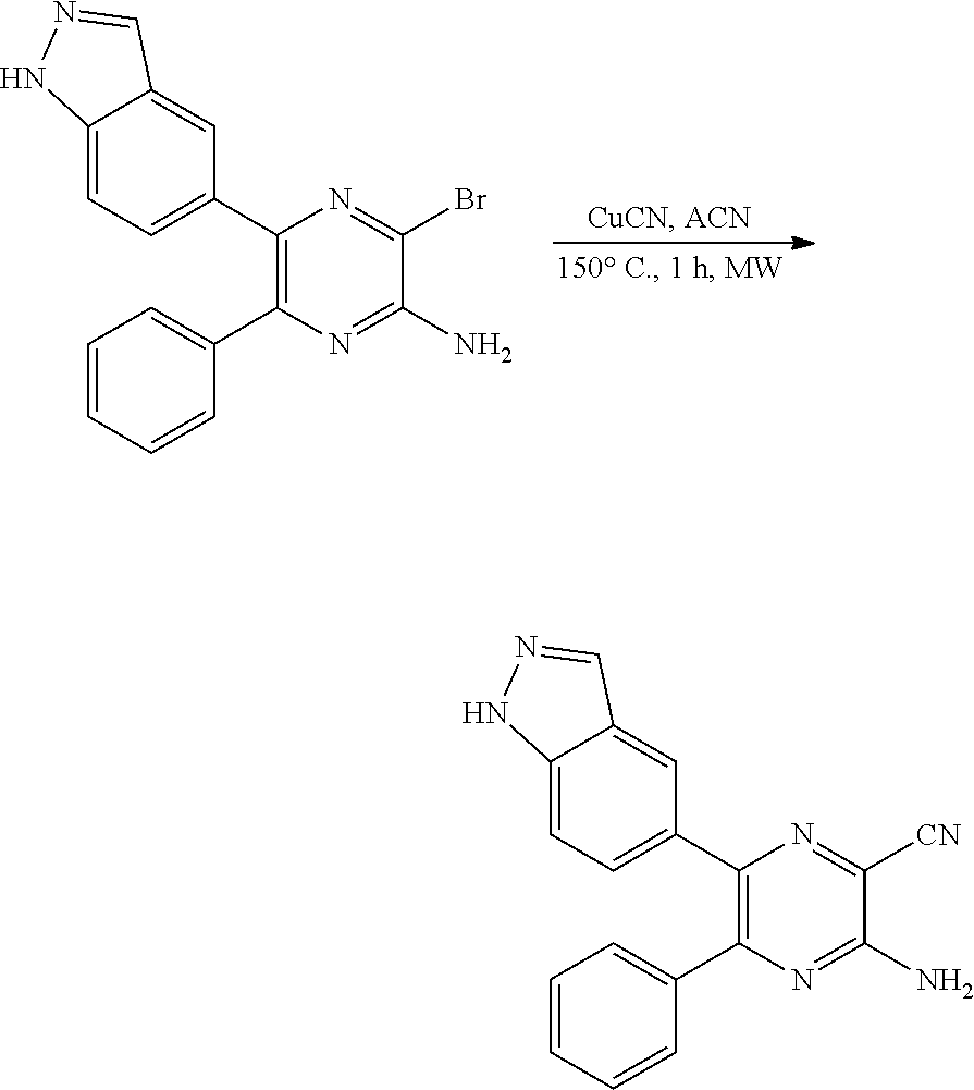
C1(C2=CC=C3C(=C2)C=NN3)=C(C2=CC=CC=C2)N=C(N)C(Br)=N1.C1(C2=CC=C3C(=C2)C=NN3)=C(C2=CC=CC=C2)N=C(N)C([CN])=N1
